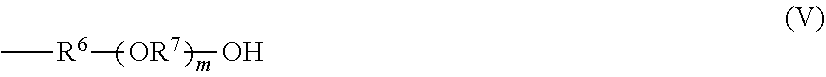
C[R6][OR7]O
